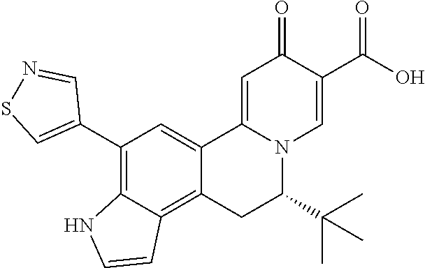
C12=CC(C3=CSN=C3)=C3C(=C1CC(C(C)(C)C)N1C2=CC(=O)C(C(O)=O)=C1)C=CN3
